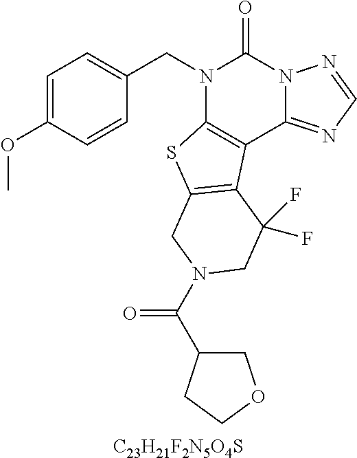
[C23H21F2N5O4S].C1=C(OC)C=CC(CN2C3=C(C4=NC=NN4C2=O)C2=C(S3)CN(C(C3COCC3)=O)CC2(F)F)=C1
